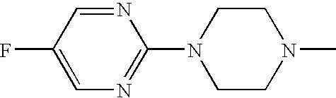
C1(F)=CN=C(N2CCN(C)CC2)N=C1
